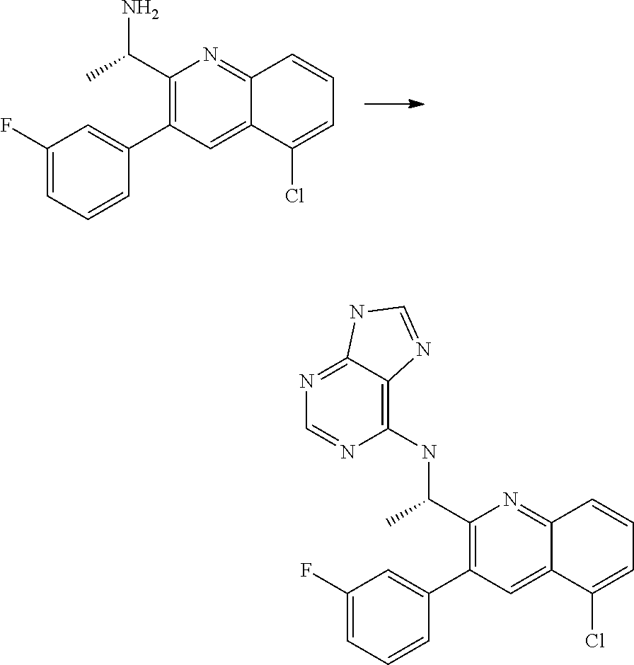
C1(F)=CC=CC(C2=C(C(N)C)N=C3C(=C2)C(Cl)=CC=C3)=C1.C1(F)=CC=CC(C2=C(C(NC3=C4C(=NC=N3)NC=N4)C)N=C3C(=C2)C(Cl)=CC=C3)=C1
